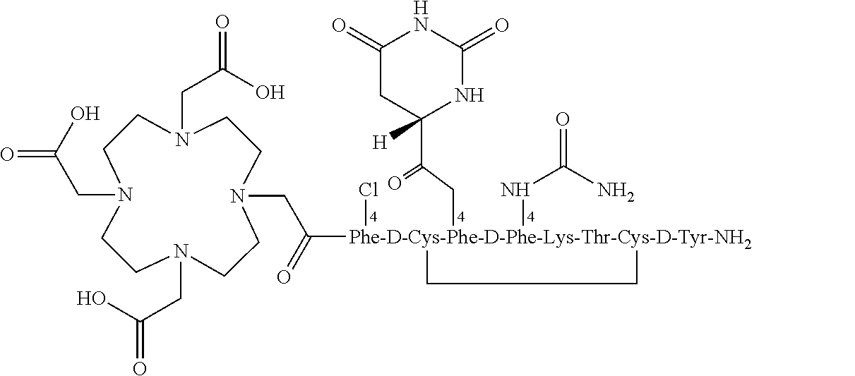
C(C([Phe-D-Cys-Phe-D-Phe-Lys-Thr-Cys-D-Tyr-NH2]1(NC(N)=O)(Cl)(CC(C2([H])CC(=O)NC(=O)N2)=O)CC1)=O)N1CCN(CC(=O)O)CCN(CC(=O)O)CCN(CC(=O)O)CC1
